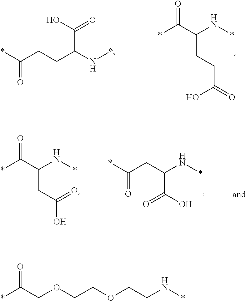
C(=O)(CCC(N*)C(=O)O)*.O=C(*)C(CCC(=O)O)N*.C(=O)(CC(N*)C(O)=O)*.O=C(*)C(CC(O)=O)N*.O=C(COCCOCCN*)*
